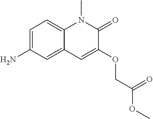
C1=C(N)C=C2C(=C1)N(C)C(=O)C(OCC(OC)=O)=C2
